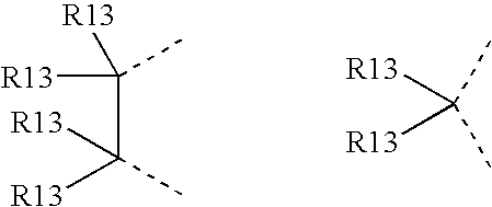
C(C([R13])(C)[R13])([R13])(C)[R13].[R13]C(C)([R13])C
